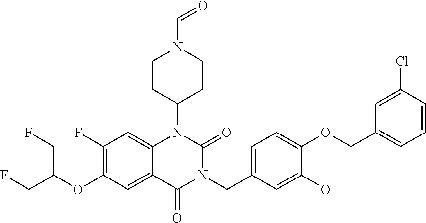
C1(F)=C(OC(CF)CF)C=C2C(=C1)N(C1CCN(C=O)CC1)C(=O)N(CC1=CC=C(OCC3=CC=CC(Cl)=C3)C(OC)=C1)C2=O
